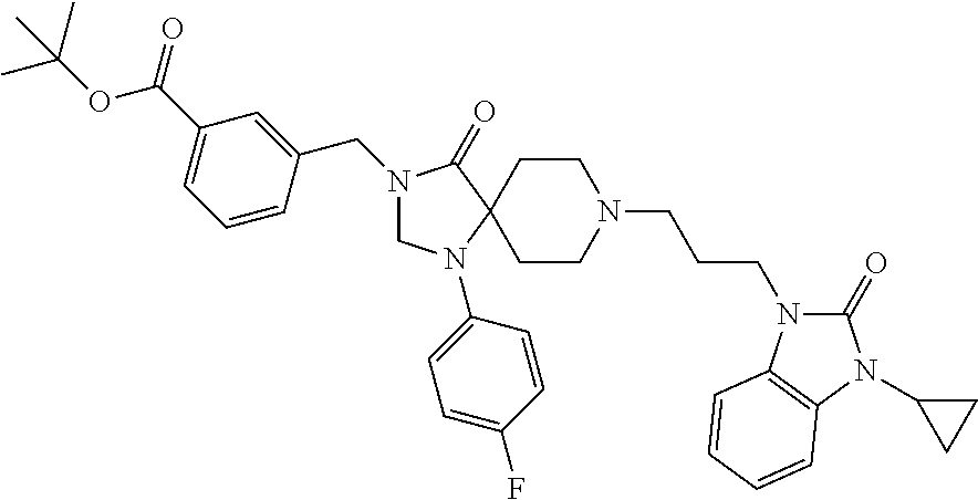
N1(CC2=CC(C(=O)OC(C)(C)C)=CC=C2)CN(C2=CC=C(F)C=C2)C2(C1=O)CCN(CCCN1C(=O)N(C3CC3)C3=C1C=CC=C3)CC2
